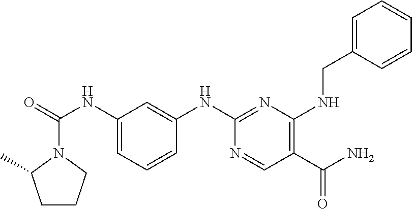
C1=C(NC(N2C(C)CCC2)=O)C=C(NC2=NC(NCC3=CC=CC=C3)=C(C(N)=O)C=N2)C=C1
